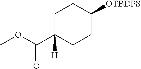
C(C1([H])CCC([OTBDPS])CC1)(=O)OC
